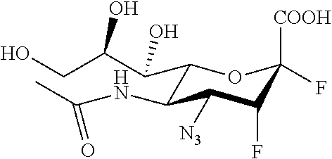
C1(C(C(O)CO)O)C(NC(C)=O)C([N3])C(F)C([COOH])(F)O1
